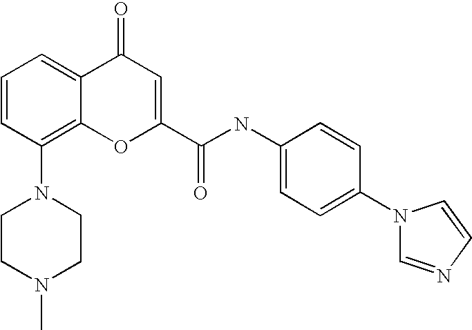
N1(C2=C3C(=CC=C2)C(=O)C=C(C(NC2=CC=C(N4C=NC=C4)C=C2)=O)O3)CCN(C)CC1
